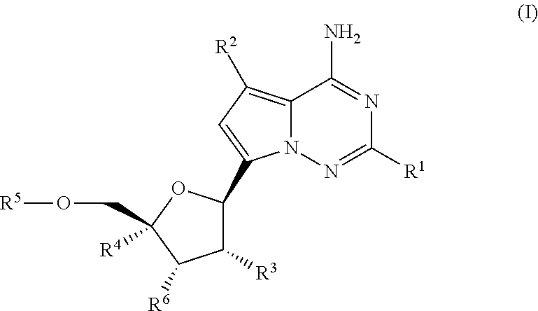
C12=C([R2])C=C(C3C([R3])C([R6])C([R4])(CO[R5])O3)N1N=C([R1])N=C2N
